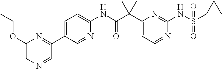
C1(C(C(NC2=CC=C(C3=NC(OCC)=CN=C3)C=N2)=O)(C)C)=CC=NC(NS(C2CC2)(=O)=O)=N1
